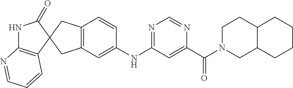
C12=C(CC3(C1)C1=C(NC3=O)N=CC=C1)C=CC(NC1=NC=NC(C(=O)N3CC4C(CC3)CCCC4)=C1)=C2
